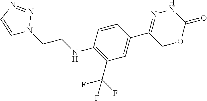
N1N=C(C2=CC(C(F)(F)F)=C(NCCN3C=CN=N3)C=C2)COC1=O
